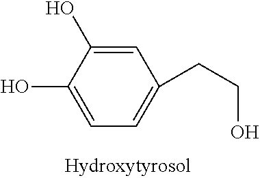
C1=C(O)C(O)=CC=C1CCO
